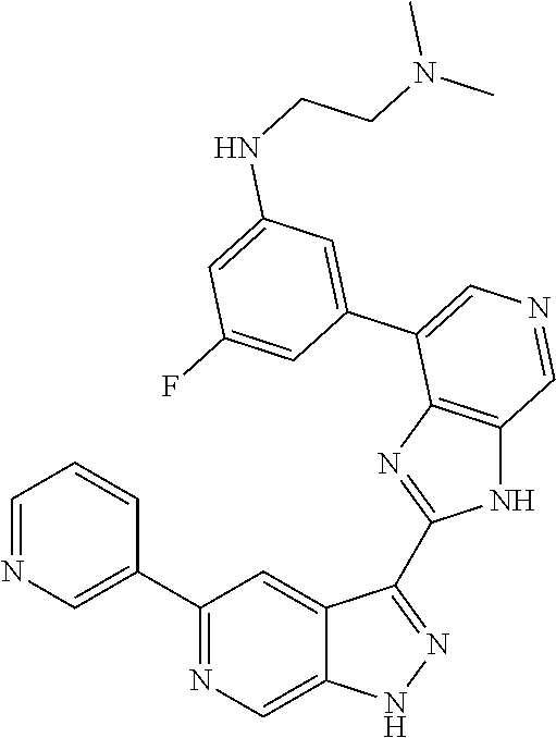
C1(C2=CN=CC=C2)=NC=C2C(=C1)C(C1=NC3=C(N1)C=NC=C3C1=CC(NCCN(C)C)=CC(F)=C1)=NN2
